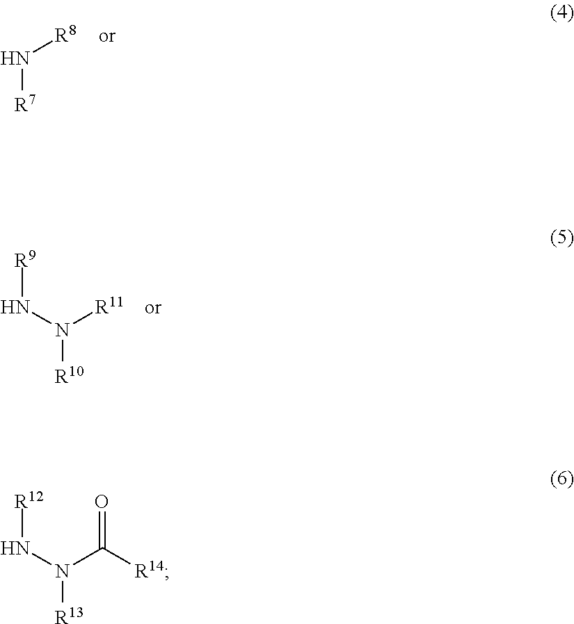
N([R7])[R8].N([R10])([R11])N[R9].N([R13])(C([R14])=O)N[R12]
